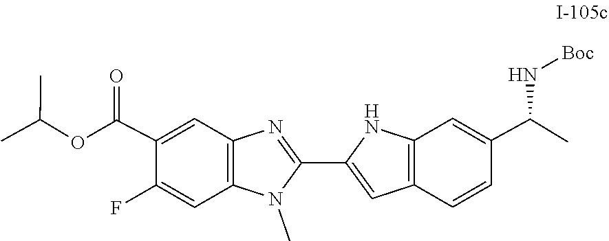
C1(C(OC(C)C)=O)=CC2=C(C=C1F)N(C)C(C1=CC3=C(C=C(C(C)N[Boc])C=C3)N1)=N2
